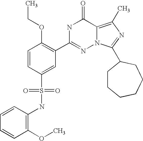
C1(NS(C2=CC(C3=NN4C(=C(C)N=C4C4CCCCCC4)C(=O)N3)=C(OCC)C=C2)(=O)=O)=C(OC)C=CC=C1
